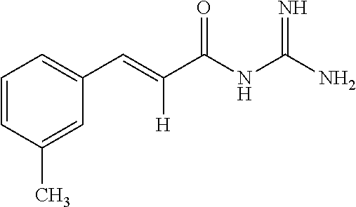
C1=CC(C)=CC(C=C(C(NC(N)=N)=O)[H])=C1
